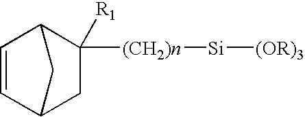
C1=CC2C([(CH2)n][Si][(OR)3])([R1])CC1C2
